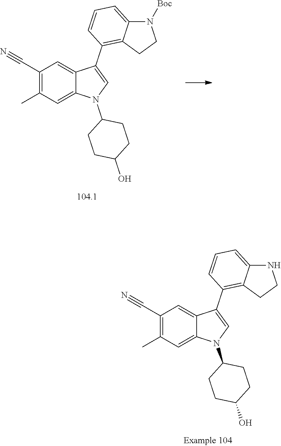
C1(C#N)=C(C)C=C2C(=C1)C(C1=C3C(=CC=C1)NCC3)=CN2C1CCC(O)CC1.C1(C#N)=C(C)C=C2C(=C1)C(C1=C3C(=CC=C1)N([Boc])CC3)=CN2C1CCC(O)CC1
